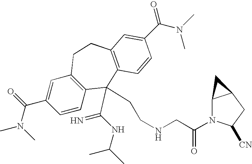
CN(C(C1=CC2=C(C=C1)C(C(NC(C)C)=N)(CCNCC(N1C3C(CC1[CN])C3)=O)C1=C(CC2)C=C(C(N(C)C)=O)C=C1)=O)C
